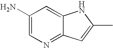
C1(N)=CN=C2C(=C1)NC(C)=C2
